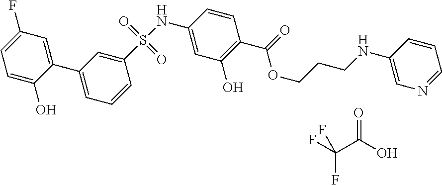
C1(S(NC2=CC(O)=C(C(=O)OCCCNC3=CN=CC=C3)C=C2)(=O)=O)=CC(C2=CC(F)=CC=C2O)=CC=C1.FC(F)(C(=O)O)F
